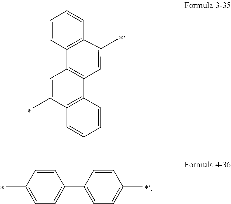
C1=CC2=C(C=C1)C(C)=CC1=C2C=C(C)C2=C1C=CC=C2.C1(C)=CC=C(C2=CC=C(C)C=C2)C=C1
